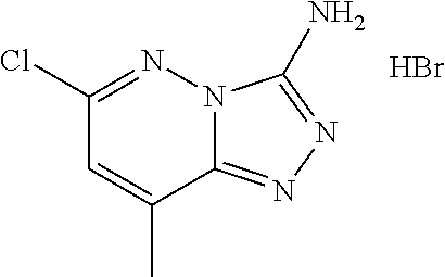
C12=NN=C(N)N1N=C(Cl)C=C2C.Br
